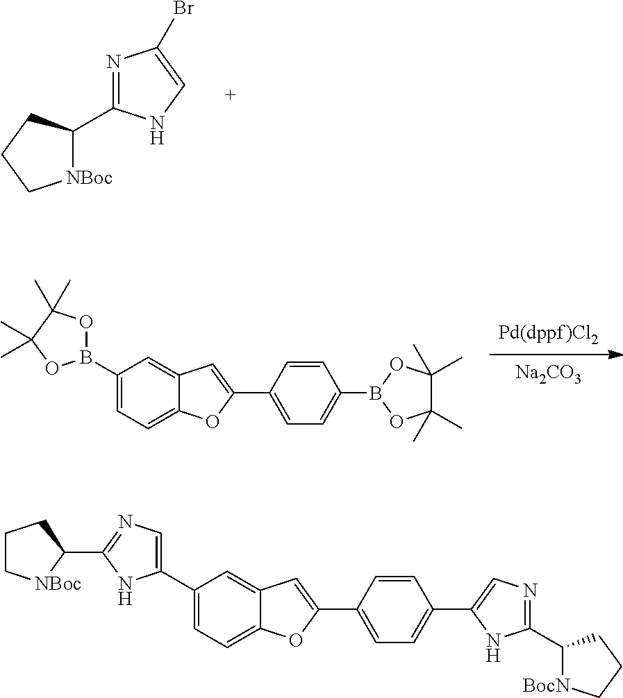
[NBoc]1C(C2=NC(Br)=CN2)CCC1.[Na2CO3].C1=C(B2OC(C)(C)C(C)(C)O2)C=C2C(=C1)OC(C1=CC=C(B3OC(C)(C)C(C)(C)O3)C=C1)=C2.C1=C(C2=CN=C(C3[NBoc]CCC3)N2)C=C2C(=C1)OC(C1=CC=C(C3=CN=C(C4[BocN]CCC4)N3)C=C1)=C2
